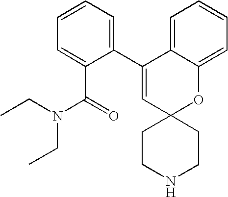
C1(C2=CC=CC=C2C(=O)N(CC)CC)=CC2(OC3=CC=CC=C13)CCNCC2
